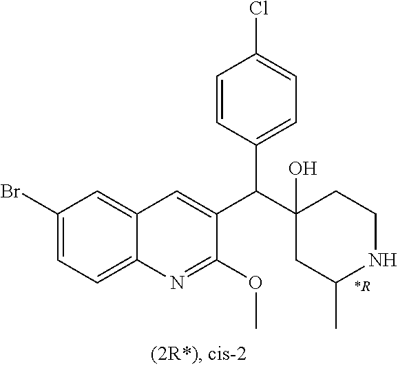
C1(Br)=CC=C2C(=C1)C=C(C(C1(O)CC(C)NCC1)C1=CC=C(Cl)C=C1)C(OC)=N2
